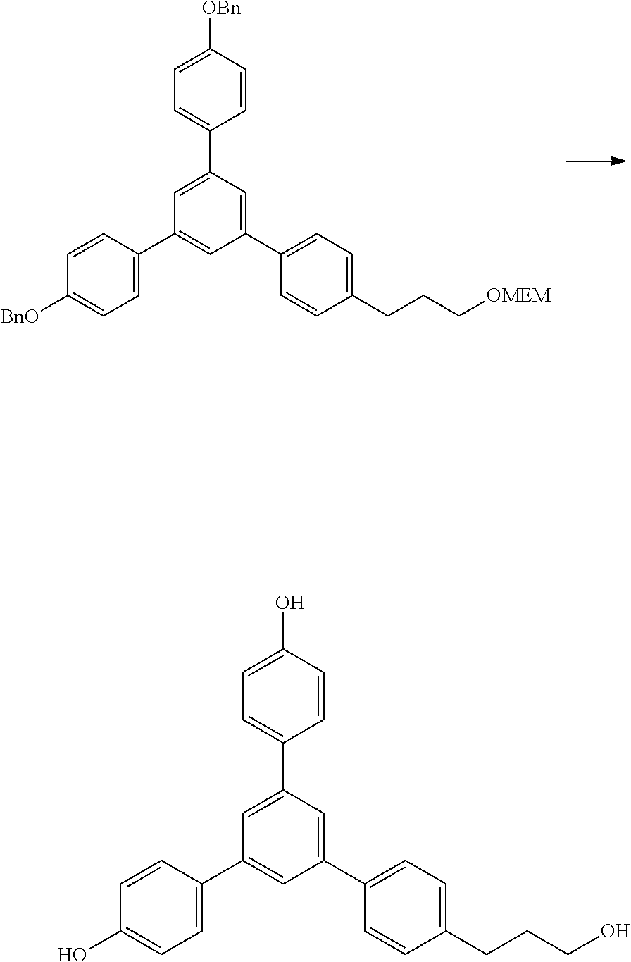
C1=C([OBn])C=CC(C2=CC(C3=CC=C([BnO])C=C3)=CC(C3=CC=C(CCC[OMEM])C=C3)=C2)=C1.C1=C(O)C=CC(C2=CC(C3=CC=C(O)C=C3)=CC(C3=CC=C(CCCO)C=C3)=C2)=C1
